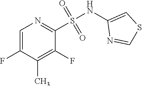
C1=C(F)C(C)=C(F)C(S(NC2=CSC=N2)(=O)=O)=N1
